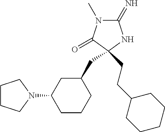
C1(=N)N(C)C(=O)C(CCC2CCCCC2)(CC2CC(N3CCCC3)CCC2)N1
